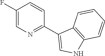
C1=C(F)C=CC(C2=CNC3=C2C=CC=C3)=N1
